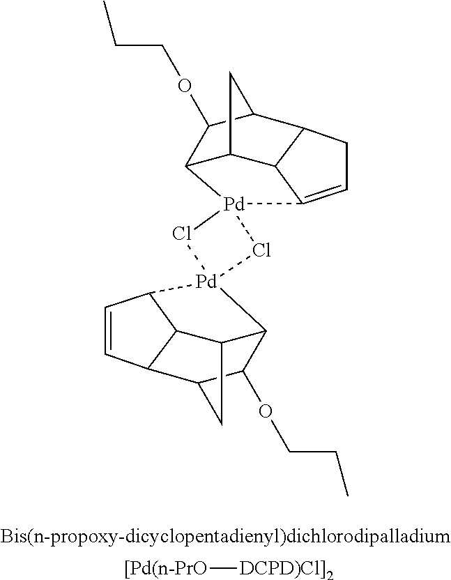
C12C3CC(C1OCCC)C1CC=C(C31)[Pd]21Cl[Pd]2(Cl1)C1C3CC(C1OCCC)C1C=CC2C31.[[Pd(n-PrO][DCPD)Cl]2]
